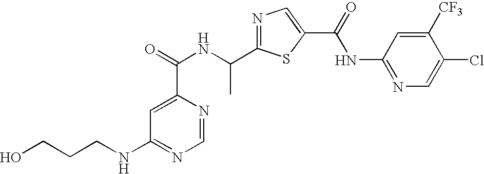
N1=C(C(NC(=O)C2=CC(NCCCO)=NC=N2)C)SC(C(=O)NC2=NC=C(Cl)C([CF3])=C2)=C1
